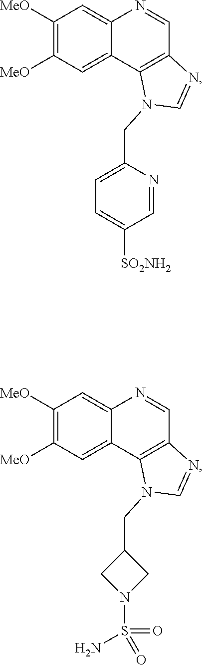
C1([MeO])=C([MeO])C=C2C(=C1)N=CC1=C2N(CC2=CC=C([SO2NH2])C=N2)C=N1.C1([MeO])=C([MeO])C=C2C(=C1)N=CC1=C2N(CC2CN(S(=O)(=O)N)C2)C=N1
